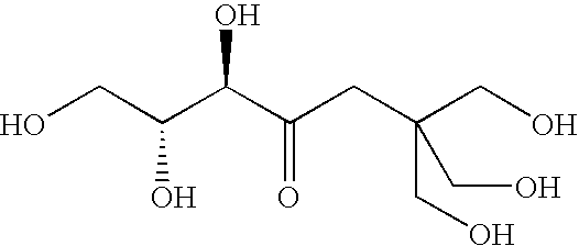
OCC(C(C(CC(CO)(CO)CO)=O)O)O
